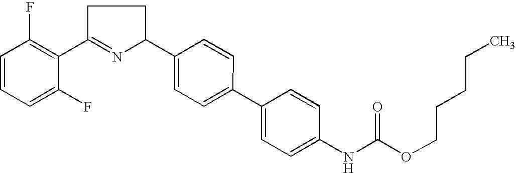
C1=CC=C(F)C(C2=NC(C3=CC=C(C4=CC=C(NC(OCCCCC)=O)C=C4)C=C3)CC2)=C1F
